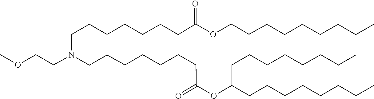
C(CCCC)CCCCOC(CCCCCCCN(CCCCCCCC(=O)OC(CCCCCCCC)CCCCCCCC)CCOC)=O
